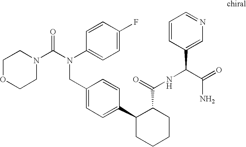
C1(CN(C(=O)N2CCOCC2)C2=CC=C(F)C=C2)=CC=C(C2CCCCC2C(NC(C2=CN=CC=C2)C(=O)N)=O)C=C1
